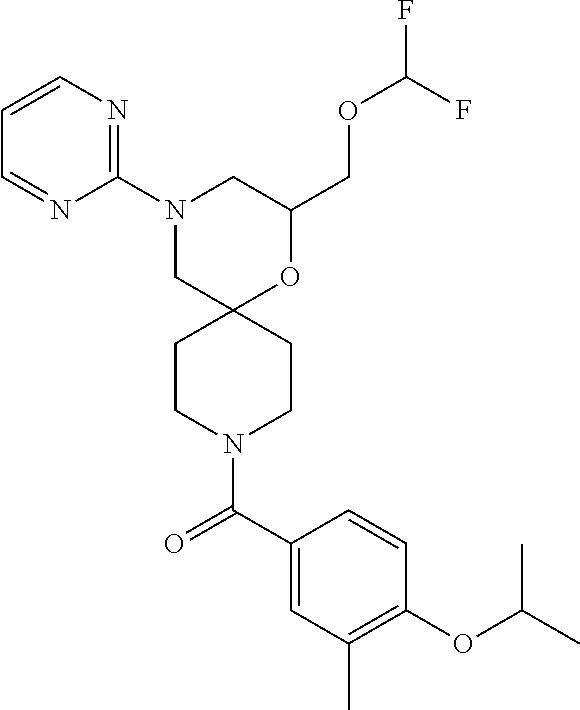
C1(COC(F)F)OC2(CN(C3=NC=CC=N3)C1)CCN(C(C1=CC(C)=C(OC(C)C)C=C1)=O)CC2
